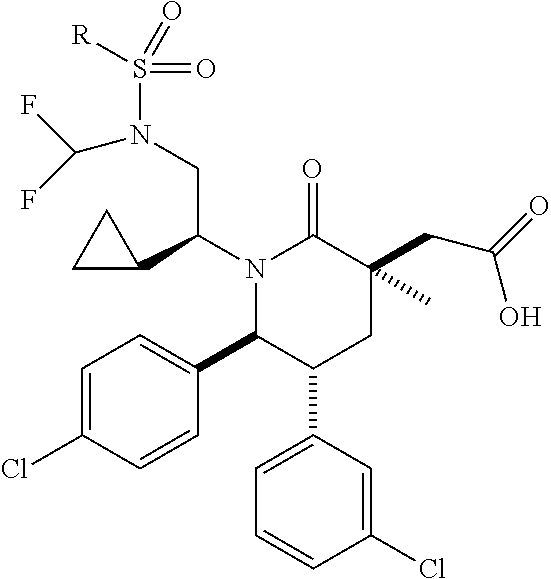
C1=C(Cl)C=CC(C2C(C3=CC=CC(Cl)=C3)CC(CC(O)=O)(C)C(=O)N2C(CN(S(=O)(=O)[R])C(F)F)C2CC2)=C1
